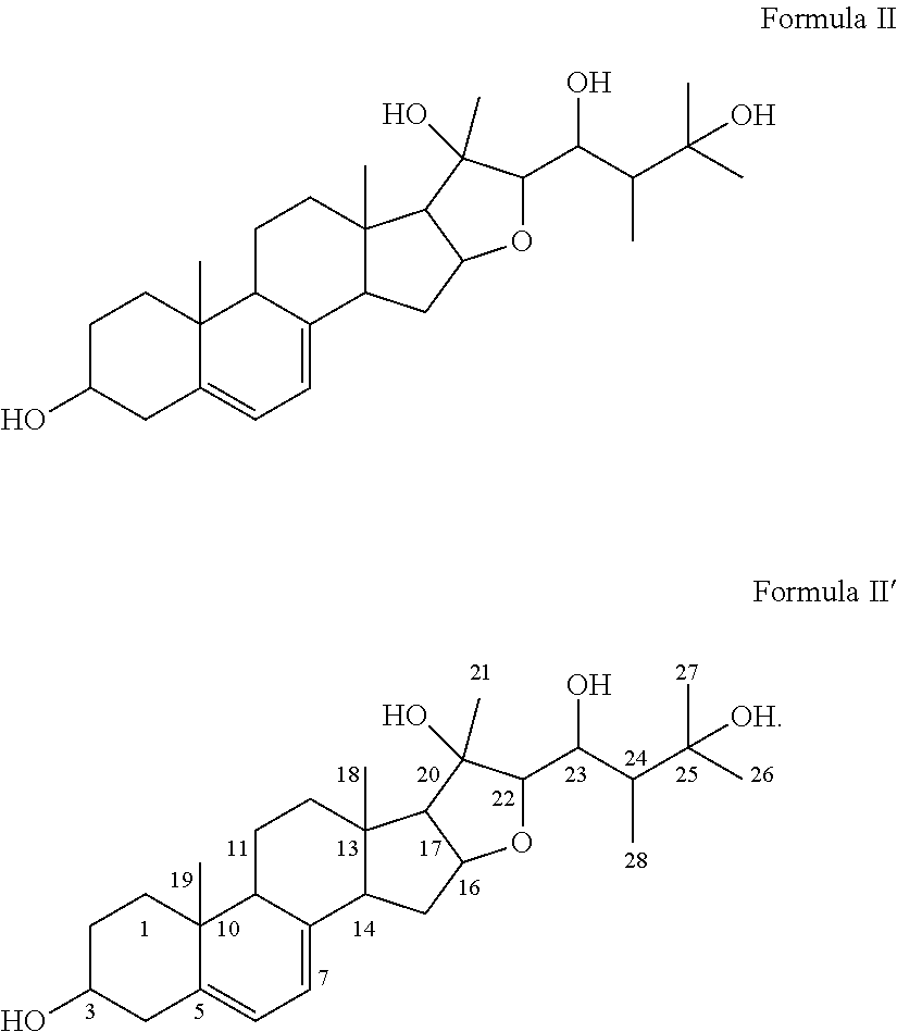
C1C(O)CC2=CC=C3C(C2(C)C1)CCC1(C)C3CC2C1C(O)(C)C(C(C(C(C)(C)O)C)O)O2.C1C(O)CC2=CC=C3C(C2(C)C1)CCC1(C)C3CC2C1C(O)(C)C(C(C(C(C)(C)[OH])C)O)O2
